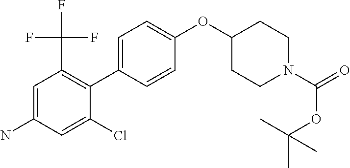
C1=C(C2=C(C(F)(F)F)C=C(N)C=C2Cl)C=CC(OC2CCN(C(=O)OC(C)(C)C)CC2)=C1
